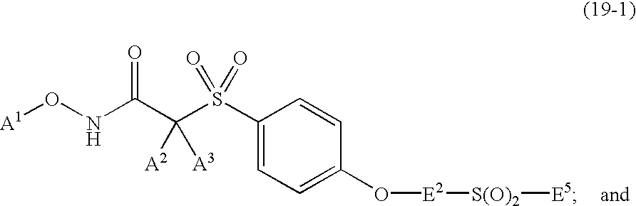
[A1]ONC(C(S(C1=CC=C(O[E2][S(O)2][E5])C=C1)(=O)=O)([A2])[A3])=O
